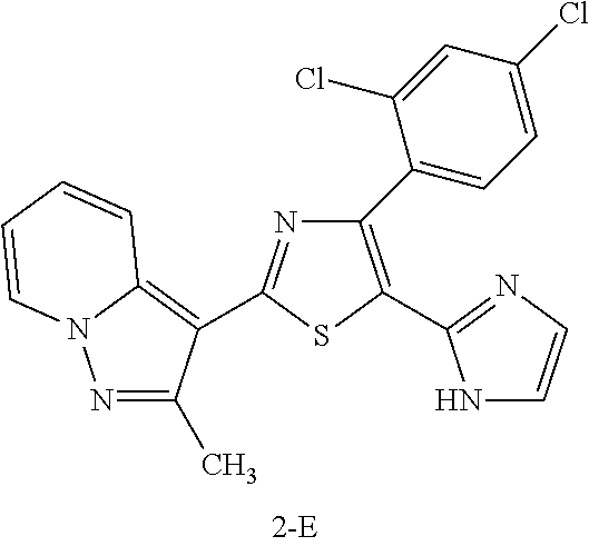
N1=C(C2=C3N(N=C2C)C=CC=C3)SC(C2=NC=CN2)=C1C1=CC=C(Cl)C=C1Cl
